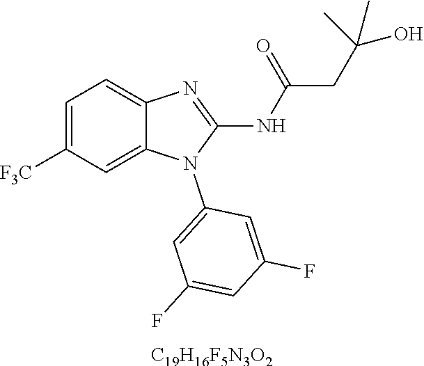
[C19H16F5N3O2].C1=C([F3C])C=C2C(=C1)N=C(NC(=O)CC(C)(C)O)N2C1=CC(F)=CC(F)=C1
